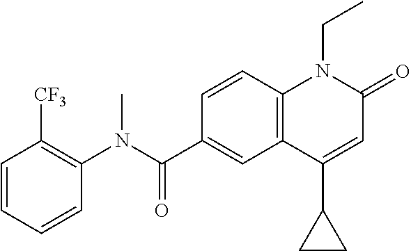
C1(N(C(C2=CC3=C(C=C2)N(CC)C(=O)C=C3C2CC2)=O)C)=C([CF3])C=CC=C1
